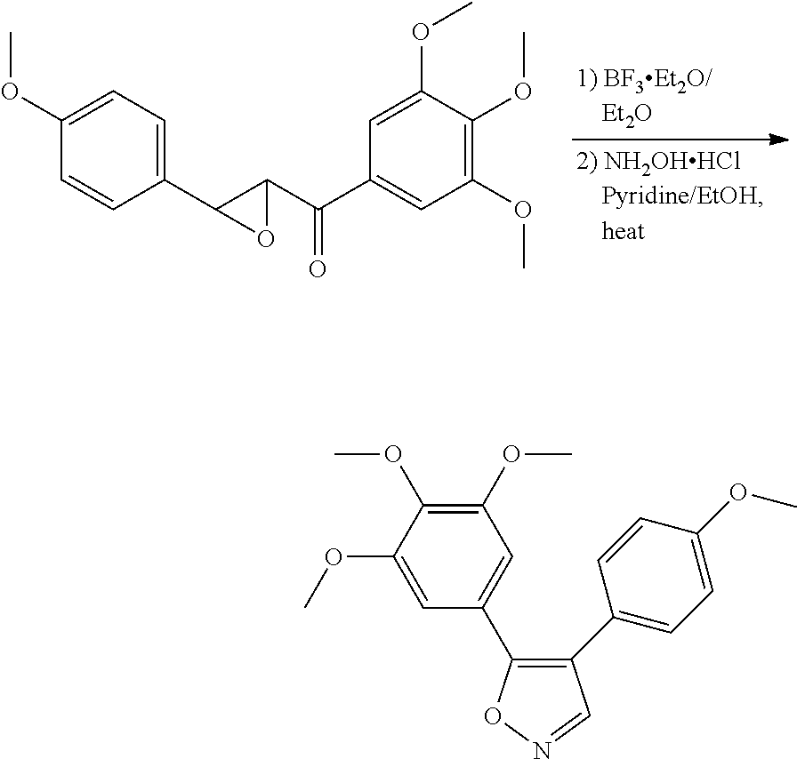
C1(C2C(C(C3=CC(OC)=C(OC)C(OC)=C3)=O)O2)=CC=C(OC)C=C1.C1(OC)=C(OC)C(OC)=CC(C2=C(C3=CC=C(OC)C=C3)C=NO2)=C1
